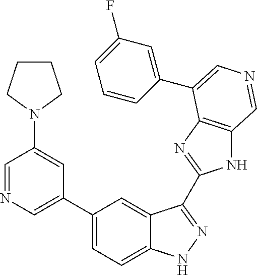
C1(C2=CN=CC(N3CCCC3)=C2)=CC=C2C(=C1)C(C1=NC3=C(N1)C=NC=C3C1=CC(F)=CC=C1)=NN2
